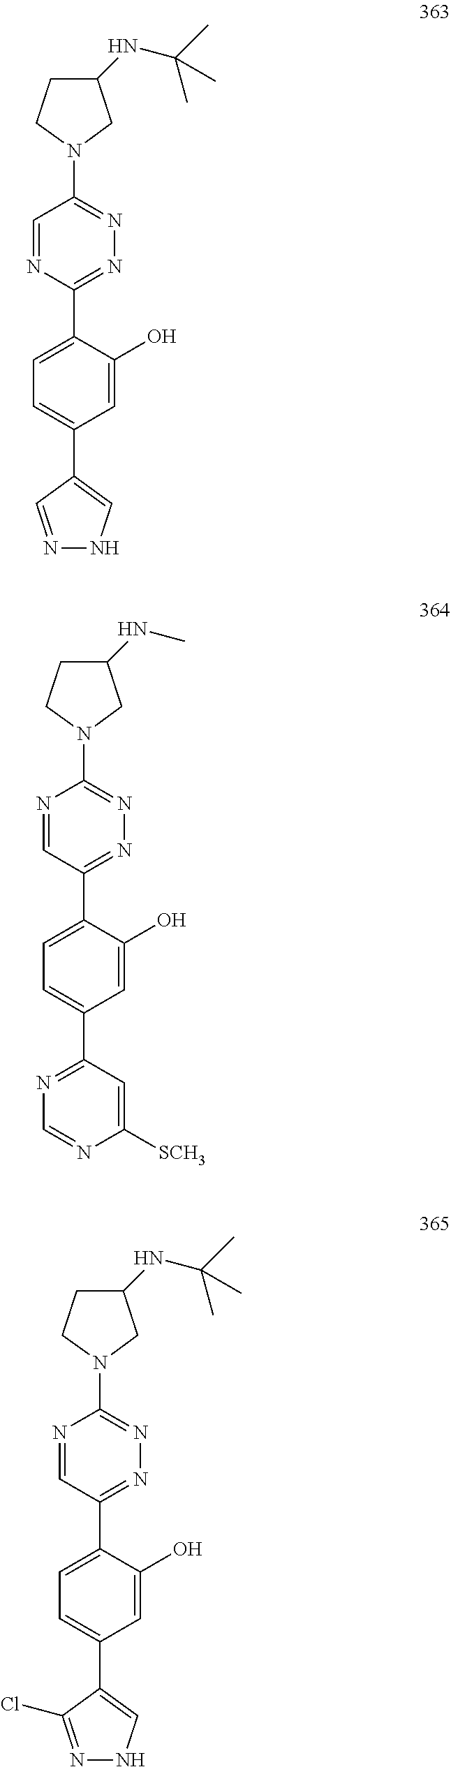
N1=C(C2=CC=C(C3=CNN=C3)C=C2O)N=CC(N2CC(NC(C)(C)C)CC2)=N1.N1=C(C2=CC=C(C3=NC=NC([SCH3])=C3)C=C2O)C=NC(N2CC(NC)CC2)=N1.N1=C(C2=CC=C(C3=CNN=C3Cl)C=C2O)C=NC(N2CC(NC(C)(C)C)CC2)=N1
